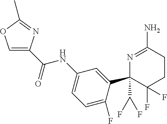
C(NC1=CC=C(F)C(C2(C(F)F)N=C(N)CCC2(F)F)=C1)(=O)C1=COC(C)=N1
